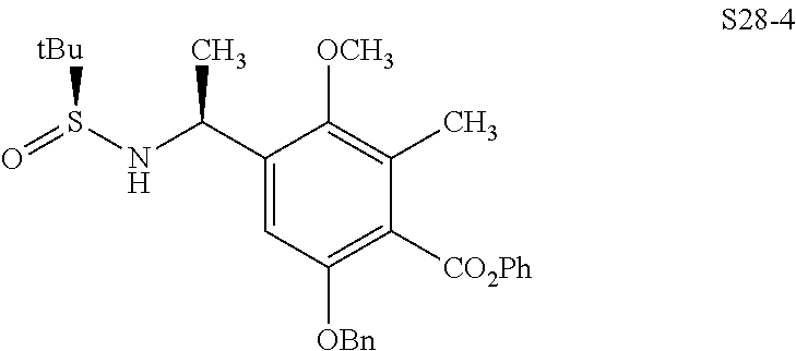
C1(C(NS(=O)[tBu])C)=CC([OBn])=C([CO2Ph])C(C)=C1[OCH3]
